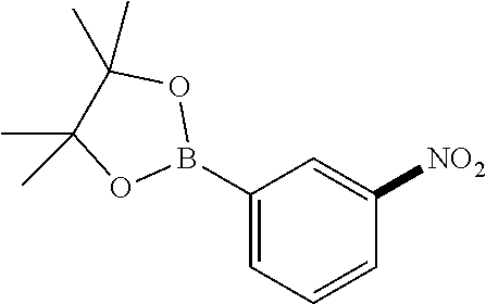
C1(B2OC(C)(C)C(C)(C)O2)=CC=CC([NO2])=C1
